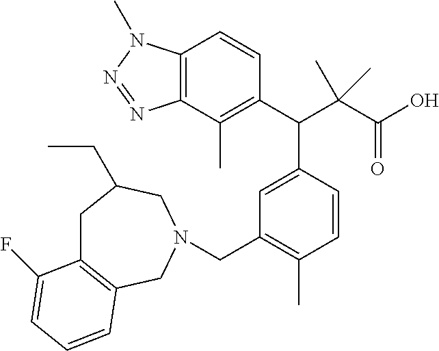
C1(C(C(C(O)=O)(C)C)C2=CC(CN3CC4=C(CC(CC)C3)C(F)=CC=C4)=C(C)C=C2)=C(C)C2=C(C=C1)N(C)N=N2
